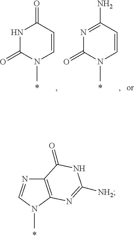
C12=C(N(C)C=N1)N=C([NH2])NC2=O.N1C(=O)N(C)C=CC1=O.N1=C(N)C=CN(C)C1=O
